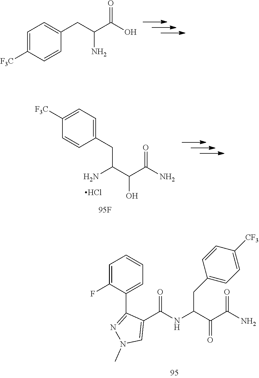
C1=C([F3C])C=CC(CC(C(=O)O)N)=C1.C(C(NC(=O)C1=CN(C)N=C1C1=CC=CC=C1F)C(C(=O)N)=O)C1=CC=C([CF3])C=C1.C1([F3C])=CC=C(CC(N)C(C(=O)N)O)C=C1.Cl
